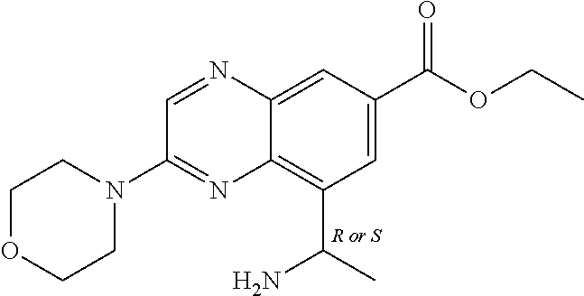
C12=C(C(N)C)C=C(C(OCC)=O)C=C1N=CC(N1CCOCC1)=N2.[R or S]
